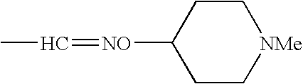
C1([NO]=CC)CC[NMe]CC1
